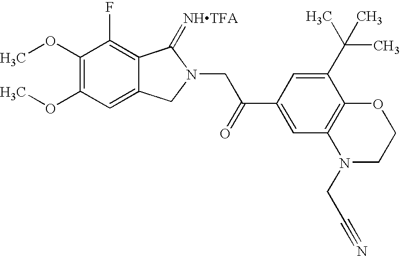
C1(OC)=C(OC)C=C2C(=C1F)C(=[NHTFA])N(CC(C1=CC3=C(C(C(C)(C)C)=C1)OCCN3CC#N)=O)C2
